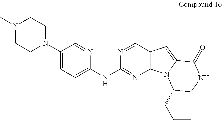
C1(N2CCN(C)CC2)=CC=C(NC2=NC3=C(C=N2)C=C2N3C(C(CC)C)CNC2=O)N=C1
